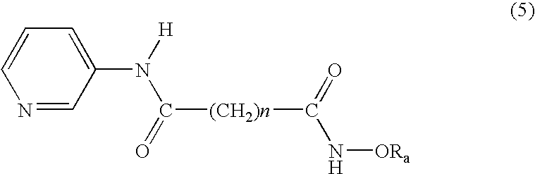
C1(N([H])C(=O)[(CH2)n]C(=O)N[ORa])=CC=CN=C1
